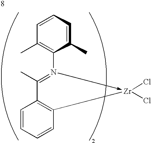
C1=CC=CC2=C1C(C)=N(C1=C(C)C=CC=C1C)->[Zr]2(Cl)Cl
